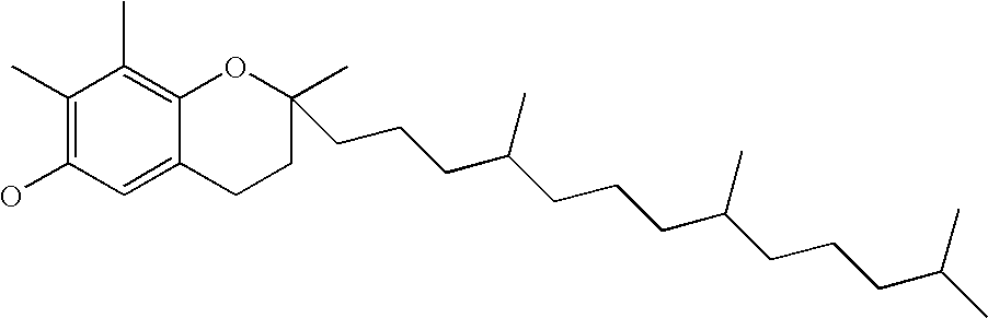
C1(C)=C(O)C=C2C(=C1C)OC(C)(CCCC(CCCC(CCCC(C)C)C)C)CC2
